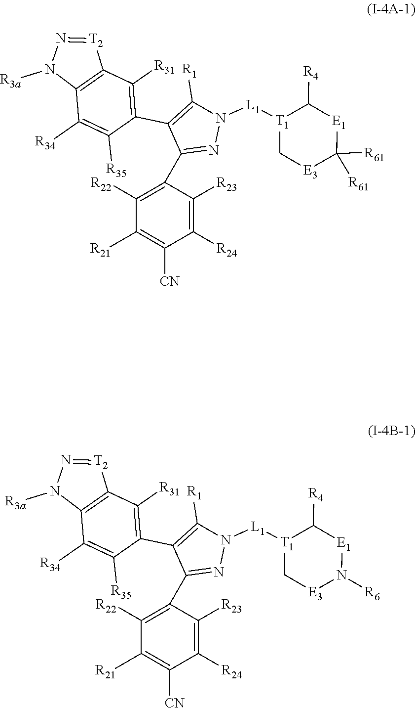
C1([R21])=C([CN])C([R24])=C([R23])C(C2=NN([L1][T1]3C[E3]C([R61])([R61])[E1]C3[R4])C([R1])=C2C2=C([R31])C3=C(C([R34])=C2[R35])N([R3a])N=[T2]3)=C1[R22].C1([R21])=C([CN])C([R24])=C([R23])C(C2=NN([L1][T1]3C[E3]N([R6])[E1]C3[R4])C([R1])=C2C2=C([R31])C3=C(C([R34])=C2[R35])N([R3a])N=[T2]3)=C1[R22]
